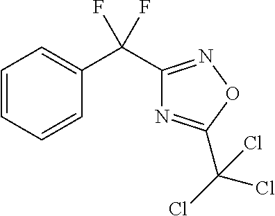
C1=CC=CC(C(C2=NOC(C(Cl)(Cl)Cl)=N2)(F)F)=C1
